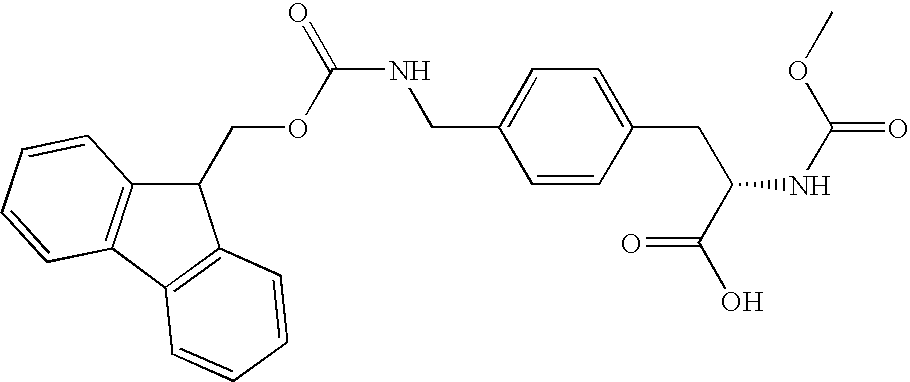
C1=CC(CC(NC(=O)OC)C(O)=O)=CC=C1CNC(=O)OCC1C2=C(C3=C1C=CC=C3)C=CC=C2
